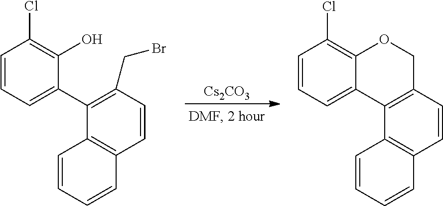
[Cs2CO3].C1(C2=CC=CC(Cl)=C2O)=C(CBr)C=CC2=C1C=CC=C2.C12=C(C=CC3=C1C=CC=C3)COC1=C(Cl)C=CC=C21
